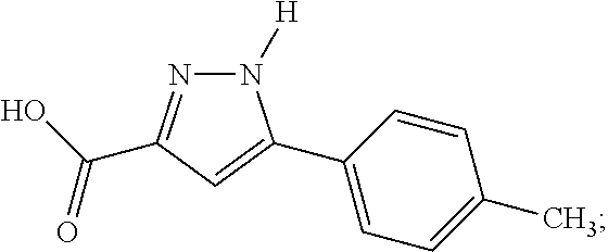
N1([H])N=C(C(O)=O)C=C1C1=CC=C(C)C=C1
